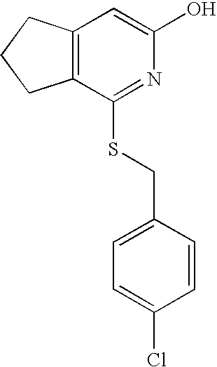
C12=C(CCC1)C=C(O)N=C2SCC1=CC=C(Cl)C=C1
